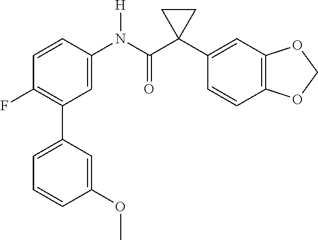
C1(F)=C(C2=CC=CC(OC)=C2)C=C(N(C(C2(C3=CC4=C(C=C3)OCO4)CC2)=O)[H])C=C1
